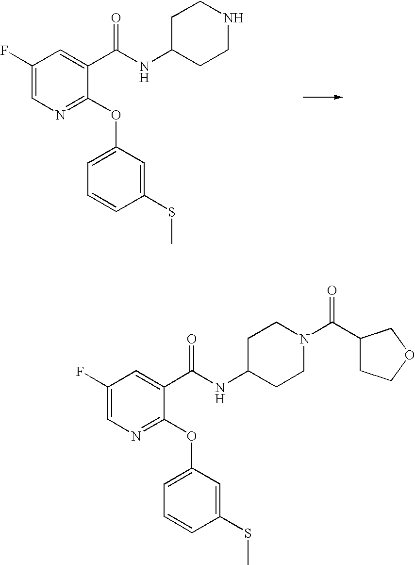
C1(F)=CN=C(OC2=CC=CC(SC)=C2)C(C(NC2CCNCC2)=O)=C1.C1(F)=CN=C(OC2=CC=CC(SC)=C2)C(C(NC2CCN(C(=O)C3CCOC3)CC2)=O)=C1
